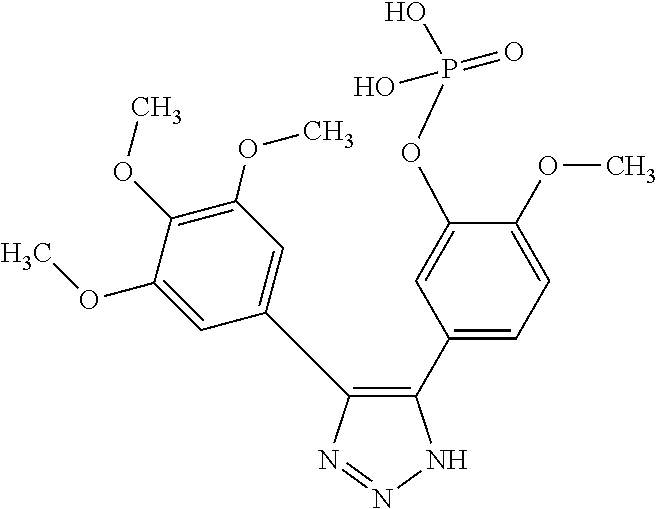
C1(C2=CC=C(OC)C(OP(O)(O)=O)=C2)=C(C2=CC(OC)=C(OC)C(OC)=C2)N=NN1
